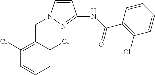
C1=CN(CC2=C(Cl)C=CC=C2Cl)N=C1NC(C1=C(Cl)C=CC=C1)=O
